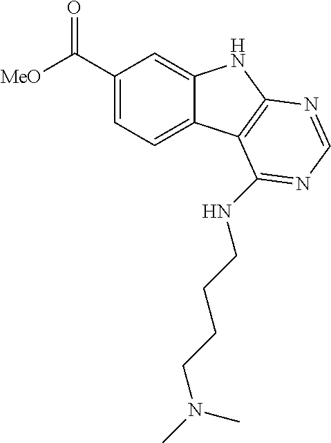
C1(C([MeO])=O)=CC=C2C(=C1)NC1=C2C(NCCCCN(C)C)=NC=N1
